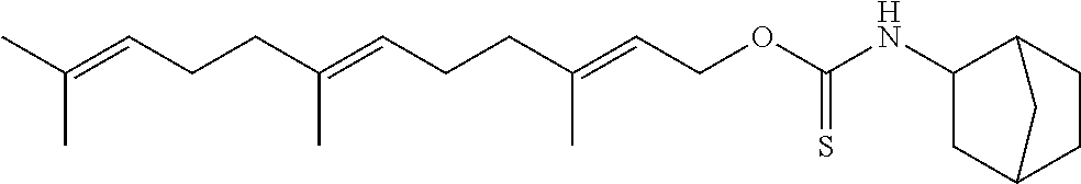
CC(=CCCC(=CCCC(=CCOC(NC1C2CCC(C1)C2)=S)C)C)C
